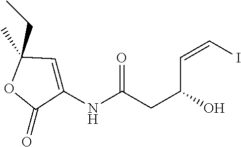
C(=CI)C(CC(NC1=CC(C)(CC)OC1=O)=O)O
